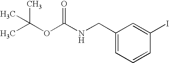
CC(OC(NCC1=CC=CC(I)=C1)=O)(C)C
